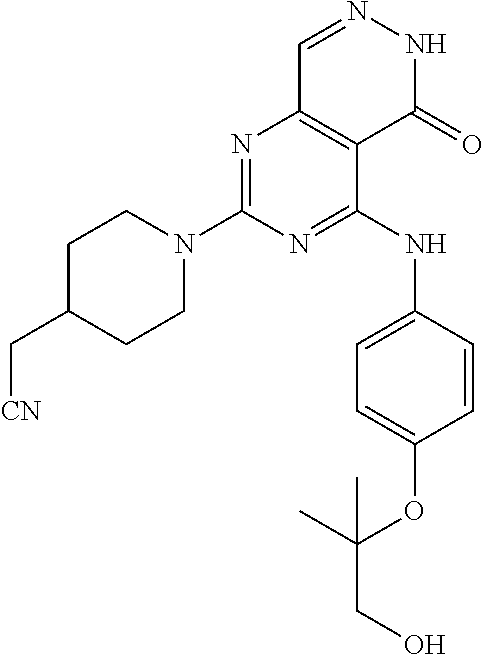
N1=C(N2CCC(C[CN])CC2)N=C(NC2=CC=C(OC(CO)(C)C)C=C2)C2=C1C=NNC2=O
